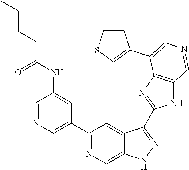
C1(C2=CN=CC(NC(CCCC)=O)=C2)=NC=C2C(=C1)C(C1=NC3=C(N1)C=NC=C3C1=CSC=C1)=NN2
